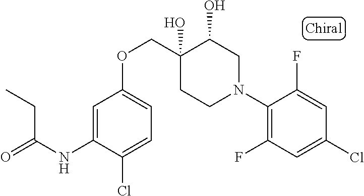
C1(N2CC(O)C(O)(COC3=CC=C(Cl)C(NC(CC)=O)=C3)CC2)=C(F)C=C(Cl)C=C1F
